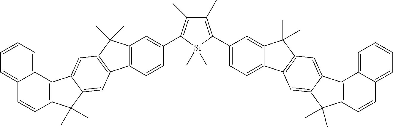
C12=C(C=CC(C3=C(C)C(C)=C(C4=CC=C5C(=C4)C(C)(C)C4=C5C=C5C(=C4)C4=C(C5(C)C)C=CC5=CC=CC=C45)[Si]3(C)C)=C1)C1=C(C2(C)C)C=C2C(=C1)C(C)(C)C1=C2C2=CC=CC=C2C=C1
